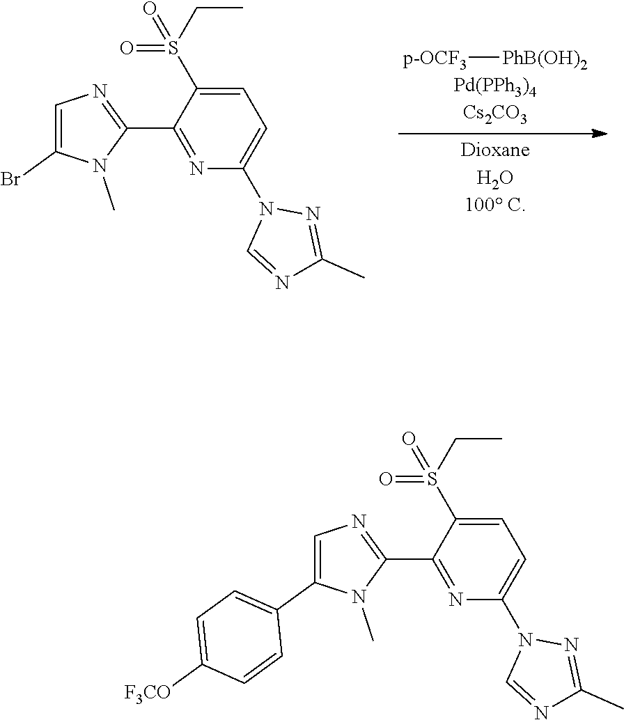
[p-OCF3][PhB(OH)2].C1=C(S(CC)(=O)=O)C(C2=NC=C(Br)N2C)=NC(N2C=NC(C)=N2)=C1.C1=C(S(CC)(=O)=O)C(C2=NC=C(C3=CC=C([F3CO])C=C3)N2C)=NC(N2C=NC(C)=N2)=C1
